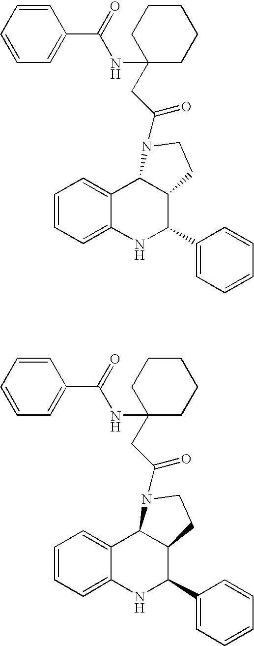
C1=CC=C(C(=O)NC2(CC(N3C4C5=CC=CC=C5NC(C5=CC=CC=C5)C4CC3)=O)CCCCC2)C=C1.C1=CC=C(C(=O)NC2(CC(N3C4C5=CC=CC=C5NC(C5=CC=CC=C5)C4CC3)=O)CCCCC2)C=C1
